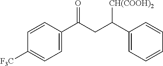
C1=CC(C(CC(C2=CC=CC=C2)[CH(COOH)2])=O)=CC=C1[F3C]
